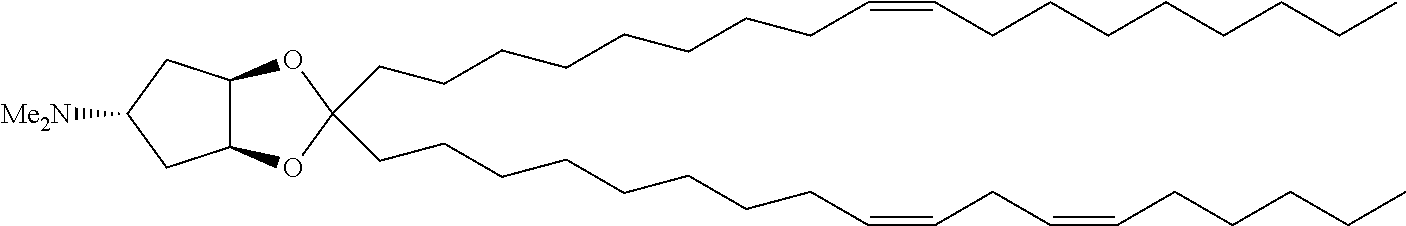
C(CCCCCCCC=CCCCCCCCC)C1(CCCCCCCCC=CCC=CCCCCC)OC2C(O1)CC([Me2N])C2
